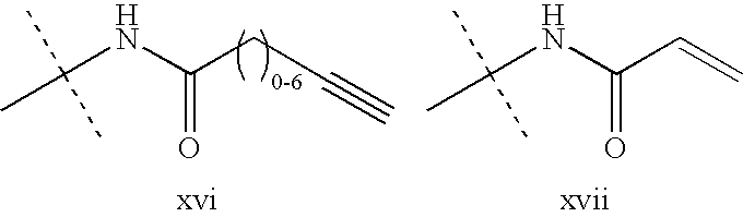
CC(NC(CC#C)=O)(C)C.CC(NC(C=C)=O)(C)C
